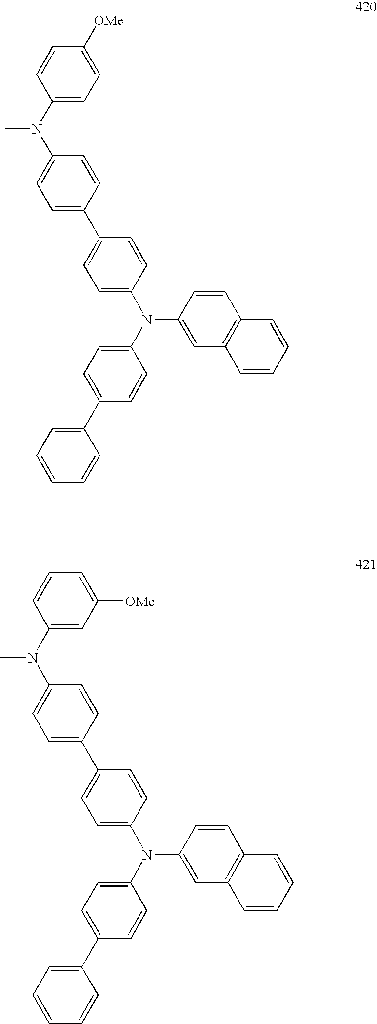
C1(C2=CC=C(N(C3=CC=C(C4=CC=CC=C4)C=C3)C3=CC4=C(C=C3)C=CC=C4)C=C2)=CC=C(N(C2=CC=C([OMe])C=C2)C)C=C1.C1(C2=CC=C(N(C3=CC=C(C4=CC=CC=C4)C=C3)C3=CC4=C(C=C3)C=CC=C4)C=C2)=CC=C(N(C2=CC([OMe])=CC=C2)C)C=C1
